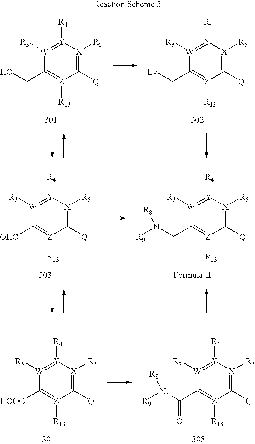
[W]1([R3])=[Y]([R4])[X]([R5])=C([Q])[Z]([R13])=C1CO.[W]1([R3])=[Y]([R4])[X]([R5])=C([Q])[Z]([R13])=C1C[Lv].[W]1([R3])=[Y]([R4])[X]([R5])=C([Q])[Z]([R13])=C1[OHC].[W]1([R3])=[Y]([R4])[X]([R5])=C([Q])[Z]([R13])=C1CN([R9])[R8].[W]1([R3])=[Y]([R4])[X]([R5])=C([Q])[Z]([R13])=C1[HOOC].[W]1([R3])=[Y]([R4])[X]([R5])=C([Q])[Z]([R13])=C1C(N([R9])[R8])=O
